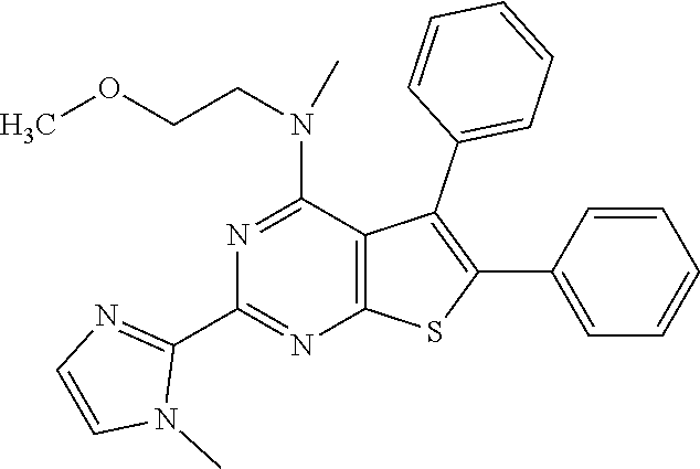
C1(C2=NC3=C(C(N(CCOC)C)=N2)C(C2=CC=CC=C2)=C(C2=CC=CC=C2)S3)=NC=CN1C
